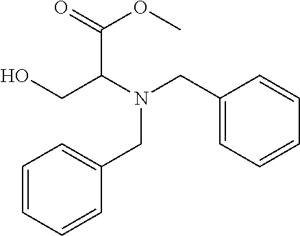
C1=CC=CC(CN(CC2=CC=CC=C2)C(CO)C(=O)OC)=C1
